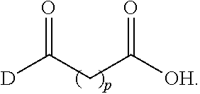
[D]C(CC([OH])=O)=O
